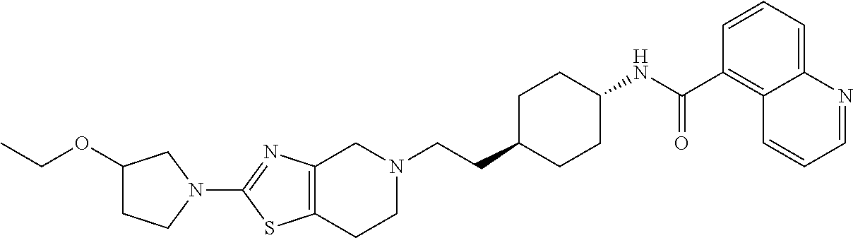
C1(N2CC(OCC)CC2)=NC2=C(S1)CCN(CCC1CCC(NC(C3=C4C(=CC=C3)N=CC=C4)=O)CC1)C2
